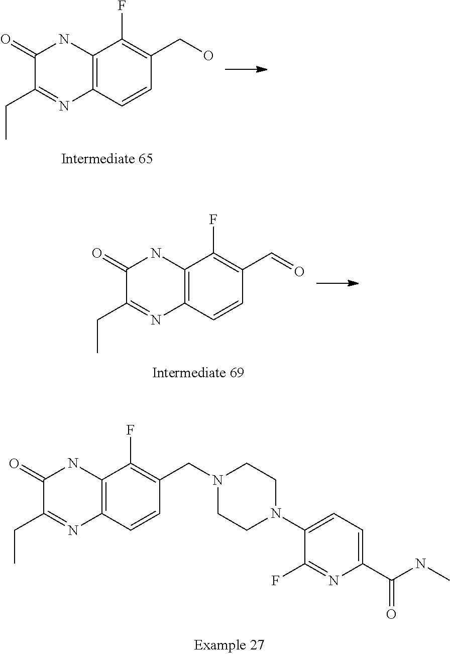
C12=C(C=CC(CO)=C1F)N=C(CC)C(=O)N2.C12=C(C=CC(C=O)=C1F)N=C(CC)C(=O)N2.C1(N2CCN(CC3=C(F)C4=C(C=C3)N=C(CC)C(=O)N4)CC2)=CC=C(C(NC)=O)N=C1F
